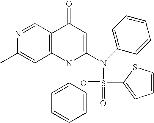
N1=CC2=C(C=C1C)N(C1=CC=CC=C1)C(N(C1=CC=CC=C1)S(=O)(=O)C1=CC=CS1)=CC2=O
